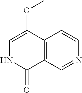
C12=C(C=NC=C1)C(=O)NC=C2OC
